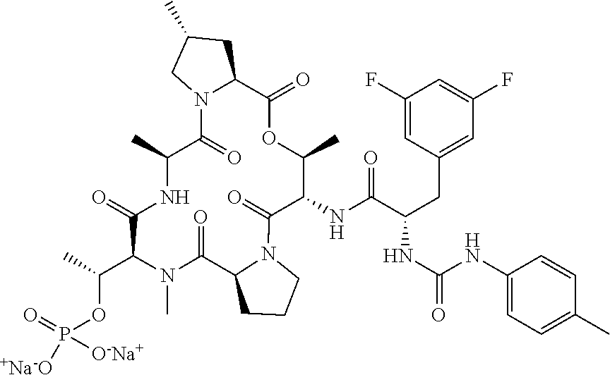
C(OP([+Na-O])(=O)[O-Na+])(C1N(C)C(=O)C2CCCN2C(=O)C(NC(C(NC(=O)NC2=CC=C(C)C=C2)CC2=CC(F)=CC(F)=C2)=O)C(C)OC(=O)C2N(C(=O)C(C)NC1=O)CC(C)C2)C
